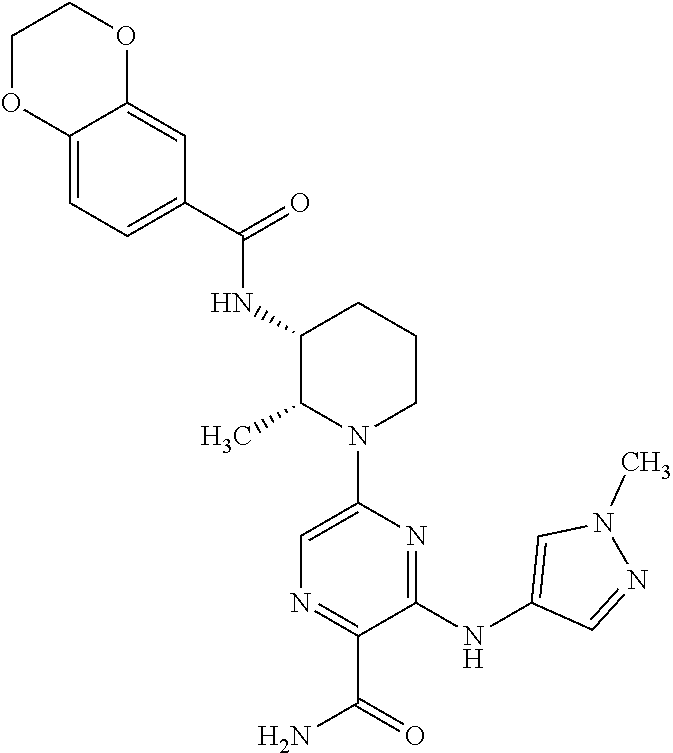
C1=C(N2CCCC(NC(=O)C3=CC=C4C(=C3)OCCO4)C2C)N=C(NC2=CN(C)N=C2)C(C(=O)N)=N1
